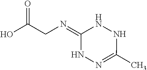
N(=C1NNC(C)=NN1)CC(O)=O
